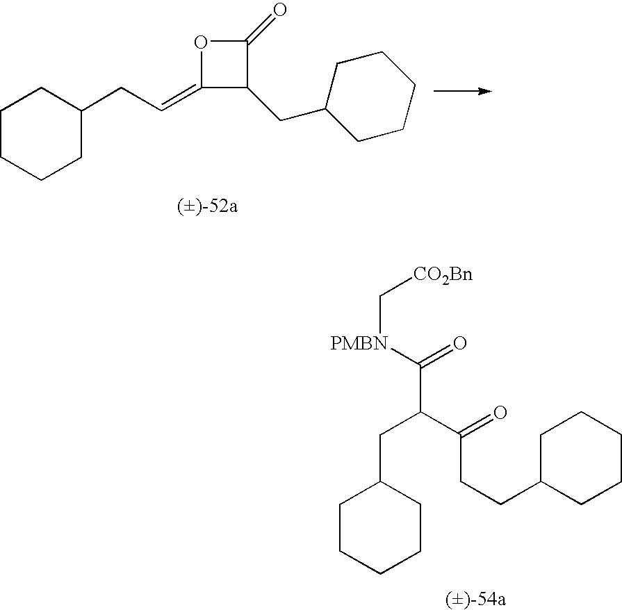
C1CCCC(CC=C2C(CC3CCCCC3)C(=O)O2)C1.C1CCCCC1CC(C([PMBN]C[CO2Bn])=O)C(=O)CCC1CCCCC1
